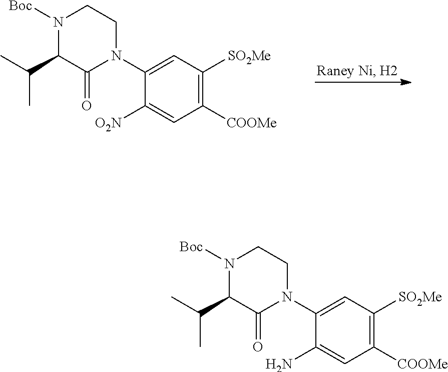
N1([Boc])C(C(C)C)C(=O)N(C2=CC([SO2Me])=C([COOMe])C=C2[O2N])CC1.N1([Boc])C(C(C)C)C(=O)N(C2=CC([SO2Me])=C([COOMe])C=C2N)CC1
